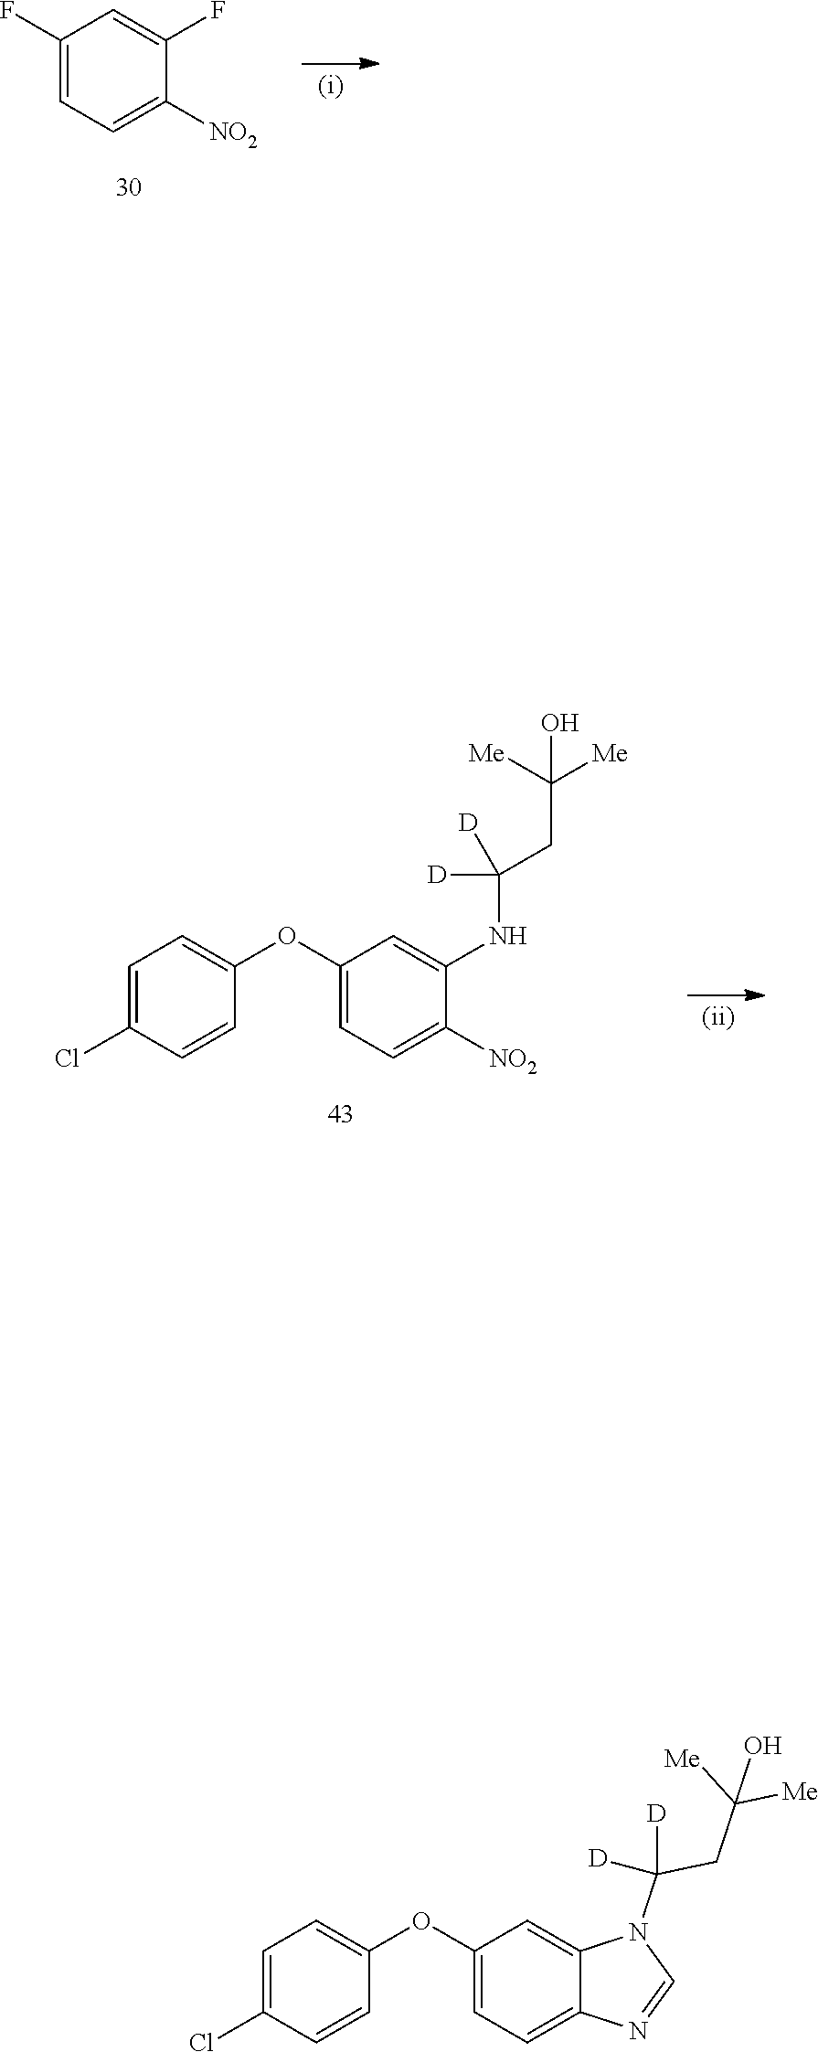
C1(F)=CC=C([NO2])C(F)=C1.C1=C(Cl)C=CC(OC2=CC=C([NO2])C(NC(CC([Me])([Me])O)([D])[D])=C2)=C1.C1=C(Cl)C=CC(OC2=CC=C3C(=C2)N(C(CC([Me])([Me])O)([D])[D])C=N3)=C1
